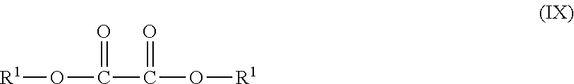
[R1]OC(C(=O)O[R1])=O
